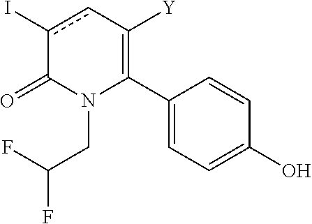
C1(C2=C([Y])cc(I)C(=O)N2CC(F)F)=CC=C(O)C=C1
